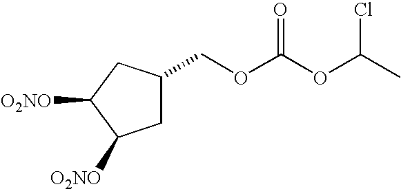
O(CC1CC([O2NO])C([O2NO])C1)C(OC(C)Cl)=O
